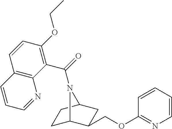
C1C2C(COC3=NC=CC=C3)CC(C1)N2C(=O)C1=C(OCC)C=CC2=C1N=CC=C2
